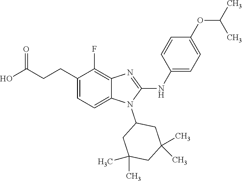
OC(CCC1=CC=C2C(=C1F)N=C(NC1=CC=C(OC(C)C)C=C1)N2C1CC(C)(C)CC(C)(C)C1)=O
